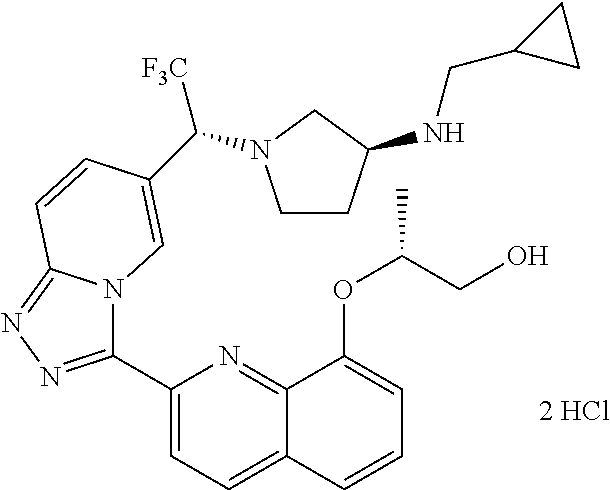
C1(C2=NN=C3N2C=C(C([F3C])N2CCC(NCC4CC4)C2)C=C3)=CC=C2C(=N1)C(OC(CO)C)=CC=C2
